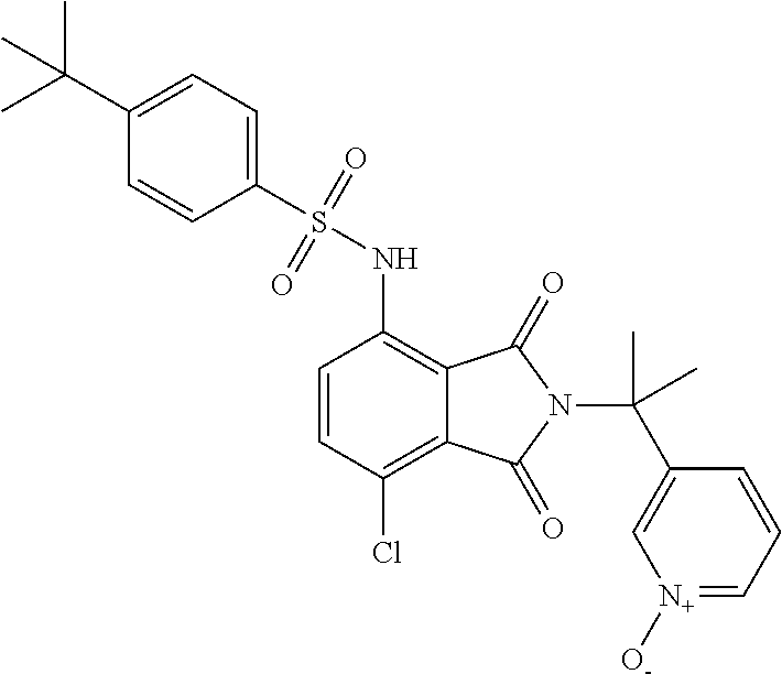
C1=CC(Cl)=C2C(=C1NS(C1=CC=C(C(C)(C)C)C=C1)(=O)=O)C(=O)N(C(C)(C1=C[N+]([O-])=CC=C1)C)C2=O
